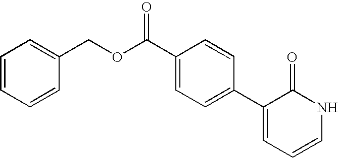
C1=CC=CC(COC(C2=CC=C(C3=CC=CNC3=O)C=C2)=O)=C1
